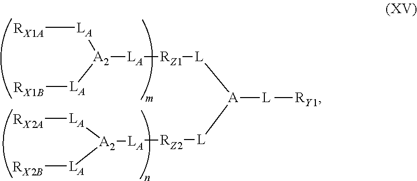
[RX1A][LA][A2]([LA][RZ1][L][A]([L][RZ2][LA][A2]([LA][RX2A])[LA][RX2B])[L][RY1])[LA][RX1B]
